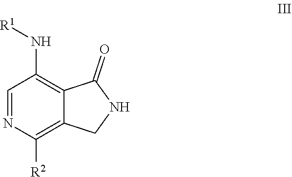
C1=NC([R2])=C2C(=C1N[R1])C(=O)NC2
